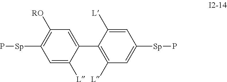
C1(C2=C([L])C=C([Sp]P)C=C2[L])=CC([RO])=C([Sp]P)C=C1[L]
